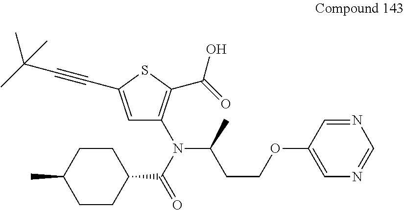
CC(C#CC1=CC(N(C(=O)C2CCC(C)CC2)C(CCOC2=CN=CN=C2)C)=C(C(=O)O)S1)(C)C
